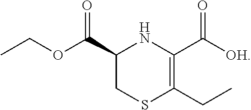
C1(C(OCC)=O)CSC(CC)=C(C([OH])=O)N1
